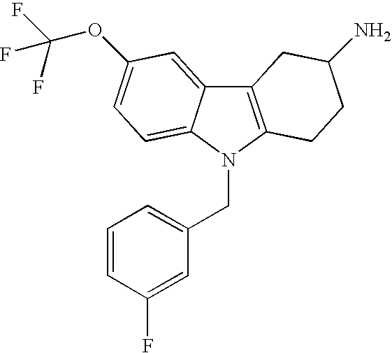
C12=C(N(CC3=CC=CC(F)=C3)C3=CC=C(OC(F)(F)F)C=C13)CCC(N)C2
